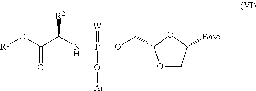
O1CC([Base])OC1COP(=[W])(NC(C(=O)O[R1])[R2])O[Ar]
